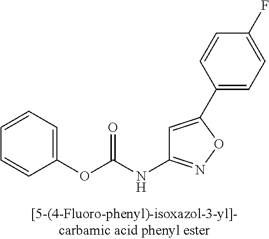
C1(OC(NC2=NOC(C3=CC=C(F)C=C3)=C2)=O)=CC=CC=C1
